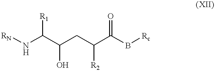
[RN]NC(C(CC(C(B[Rc])=O)[R2])O)[R1]
